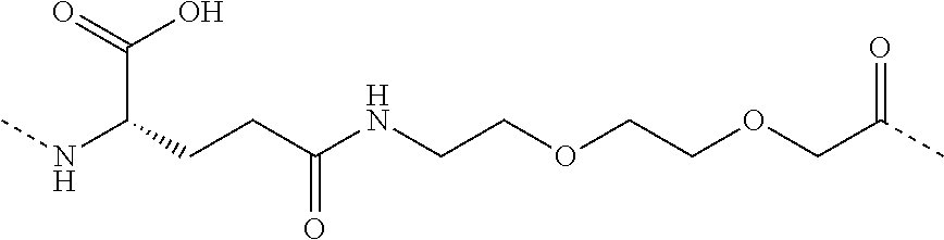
CNC(CCC(NCCOCCOCC(C)=O)=O)C(O)=O
